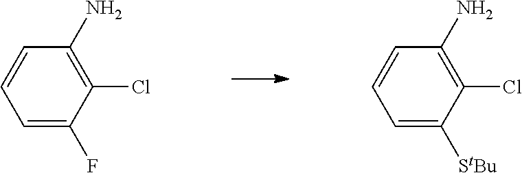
C1=C(F)C(Cl)=C(N)C=C1.C1=C([StBu])C(Cl)=C(N)C=C1
